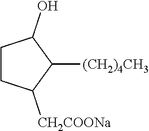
C1CC([CH2COONa])C([(CH2)4CH3])C1O
